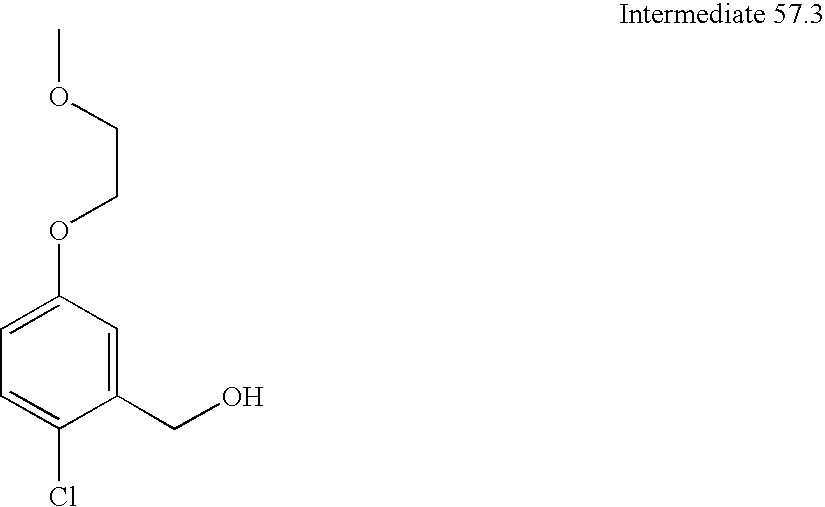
C1=C(OCCOC)C=C(CO)C(Cl)=C1
